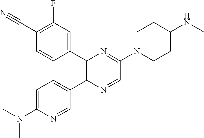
C1=C(N(C)C)N=CC(C2=C(C3=CC(F)=C(C#N)C=C3)N=C(N3CCC(NC)CC3)C=N2)=C1
